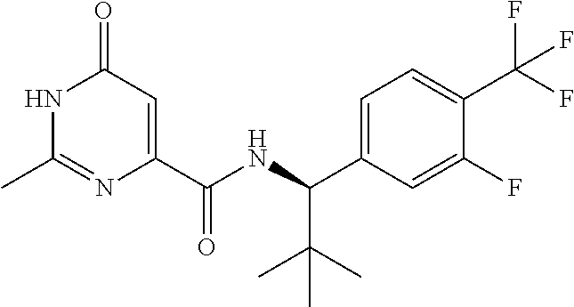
C1(C)=NC(C(NC(C2=CC=C(C(F)(F)F)C(F)=C2)C(C)(C)C)=O)=CC(=O)N1
